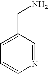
C1=C(CN)C=NC=C1
